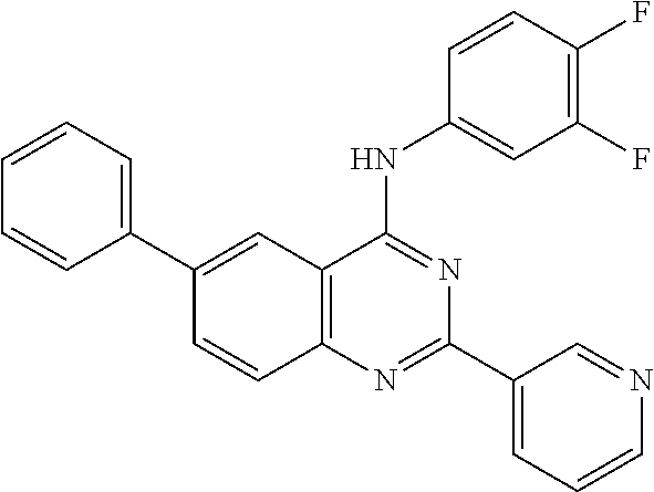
C1=CC2=C(C=C1C1=CC=CC=C1)C(NC1=CC(F)=C(F)C=C1)=NC(C1=CC=CN=C1)=N2
